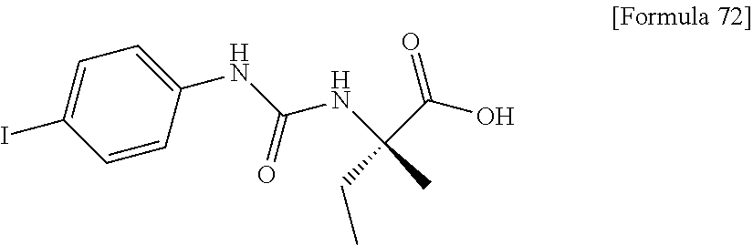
C1(NC(NC(C(O)=O)(CC)C)=O)=CC=C(I)C=C1
